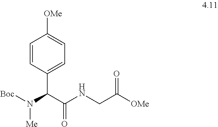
C1=CC(C(C(NCC([OMe])=O)=O)N([Boc])[Me])=CC=C1[OMe]
